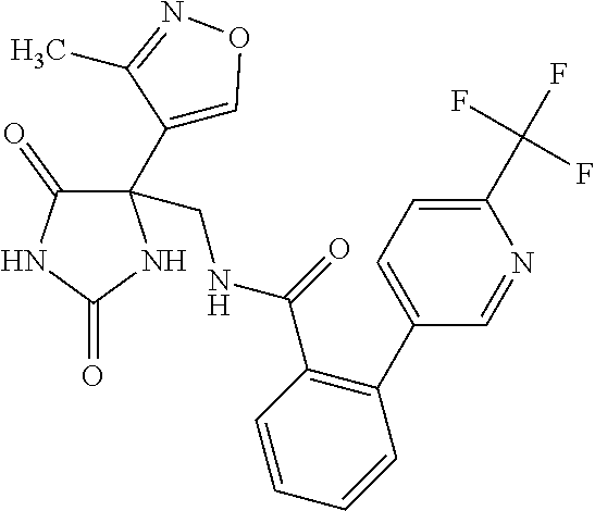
C1(C(F)(F)F)=CC=C(C2=C(C(NCC3(C4=CON=C4C)C(=O)NC(=O)N3)=O)C=CC=C2)C=N1
